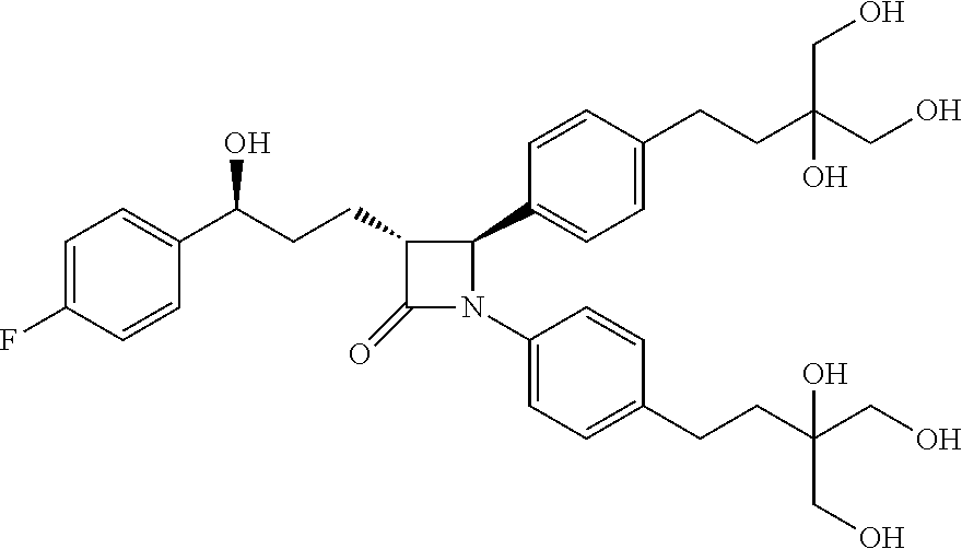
C1=C(F)C=CC(C(CCC2C(=O)N(C3=CC=C(CCC(CO)(CO)O)C=C3)C2C2=CC=C(CCC(CO)(CO)O)C=C2)O)=C1
